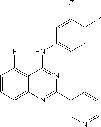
C1=CC=C2C(=C1F)C(NC1=CC=C(F)C(Cl)=C1)=NC(C1=CN=CC=C1)=N2
